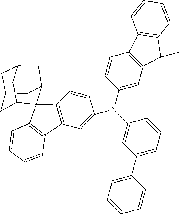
C1=CC(N(C2=CC(C3=CC=CC=C3)=CC=C2)C2=CC3=C(C=C2)C2=C(C3(C)C)C=CC=C2)=CC2=C1C1(C3=C2C=CC=C3)C2CC3CC(CC1C3)C2
